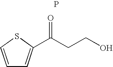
P.C(CCO)(=O)C1=CC=CS1
